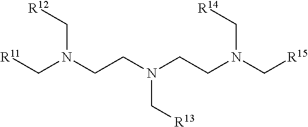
C(N(CCN(CCN(C[R15])C[R14])C[R13])C[R12])[R11]
